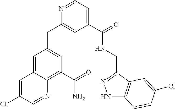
C1=C2C(=C(C(=O)N)C=C1CC1=CC(C(=O)NCC3=NNC4=C3C=C(Cl)C=C4)=CC=N1)N=CC(Cl)=C2
